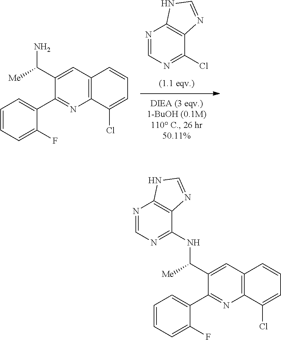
N1=CN=C(Cl)C2=C1NC=N2.C12=C(C=CC=C1Cl)C=C(C(N)[Me])C(C1=CC=CC=C1F)=N2.C12=C(C=CC=C1Cl)C=C(C(NC1=NC=NC3=C1N=CN3)[Me])C(C1=CC=CC=C1F)=N2
